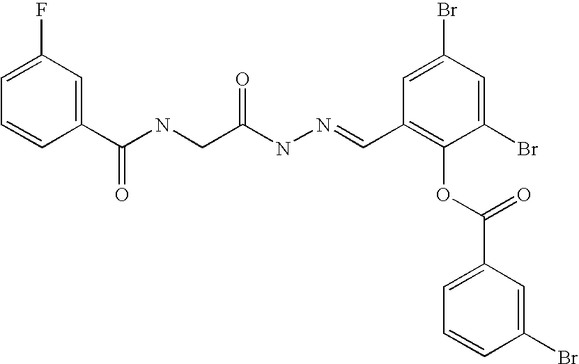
C1(C(NCC(NN=CC2=C(OC(C3=CC=CC(Br)=C3)=O)C(Br)=CC(Br)=C2)=O)=O)=CC(F)=CC=C1
